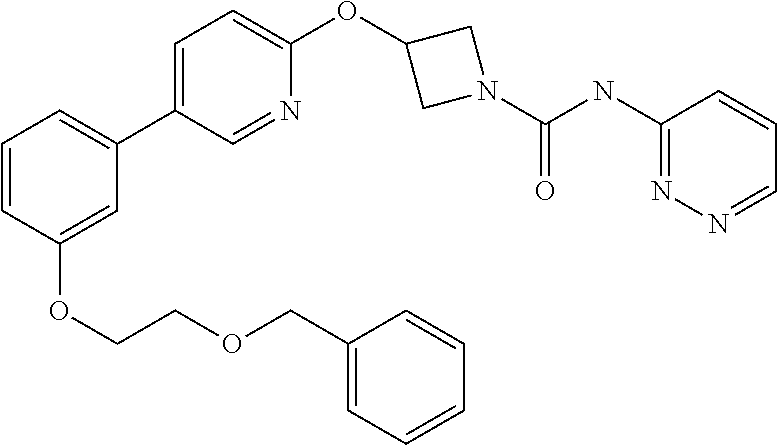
C1=C(C2=CC=CC(OCCOCC3=CC=CC=C3)=C2)C=NC(OC2CN(C(=O)NC3=NN=CC=C3)C2)=C1
